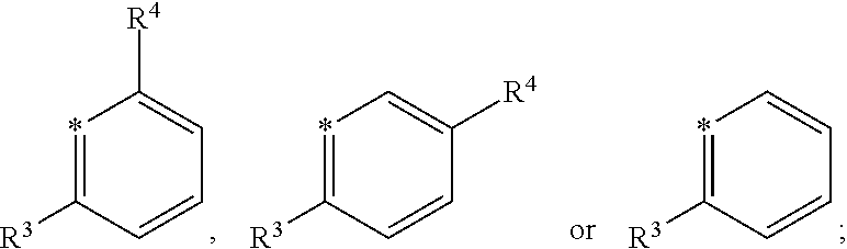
*1=C([R3])C=CC=C1.*1=C([R3])C=CC=C1[R4].*1=C([R3])C=CC([R4])=C1
